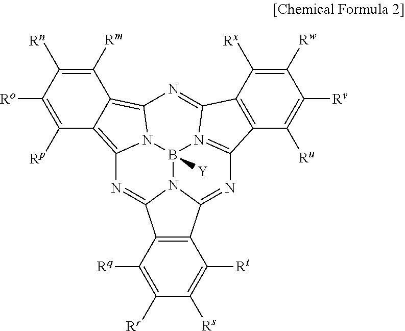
C1([Rm])=C([Rn])C([Ro])=C([Rp])C2=C3N4C(=C12)N=C1C2=C(C([Ru])=C([Rv])C([Rw])=C2[Rx])C2=N1B4([Y])N1C(=N3)C3=C(C([Rt])=C([Rs])C([Rr])=C3[Rq])C1=N2
